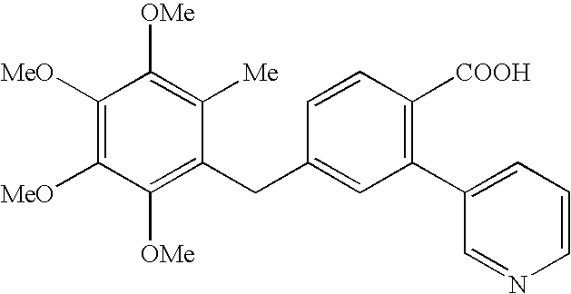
C1([OMe])=C(CC2=CC(C3=CC=CN=C3)=C([COOH])C=C2)C([Me])=C([OMe])C([MeO])=C1[MeO]
